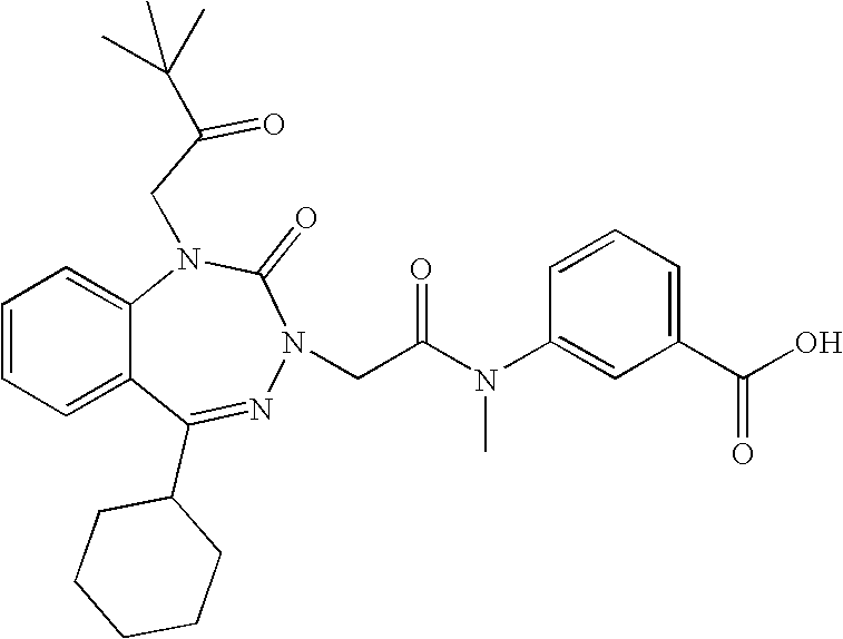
C1=CC=C2C(=C1)N(CC(=O)C(C)(C)C)C(=O)N(CC(N(C1=CC(C(O)=O)=CC=C1)C)=O)N=C2C1CCCCC1
